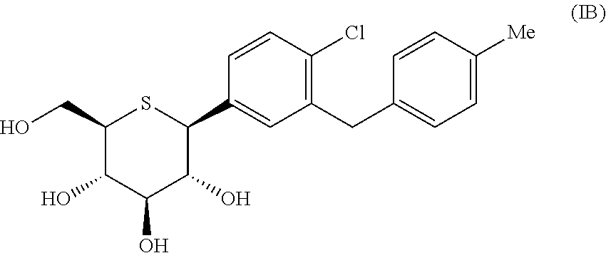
C1(CO)C(O)C(O)C(O)C(C2=CC(CC3=CC=C([Me])C=C3)=C(Cl)C=C2)S1
